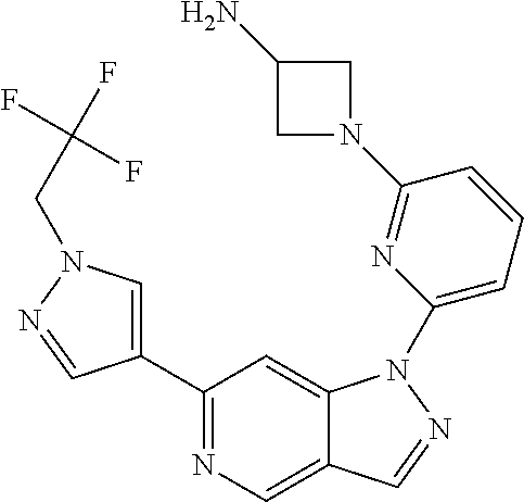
C1(C2=CN(CC(F)(F)F)N=C2)=NC=C2C(=C1)N(C1=CC=CC(N3CC(N)C3)=N1)N=C2
